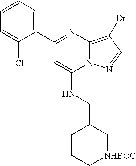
C1=CC=C(C2=NC3=C(Br)C=NN3C(NCC3CCC[NHBOC]C3)=C2)C(Cl)=C1
